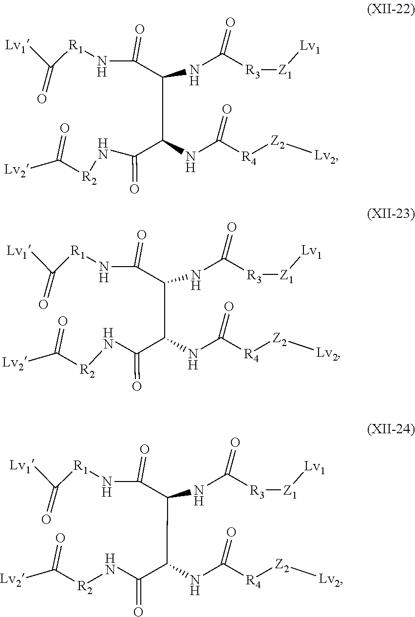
[Z1]([Lv1])[R3]C(NC(C(NC([R4][Z2][Lv2])=O)C(=O)N[R2]C([Lv2])=O)C(N[R1]C([Lv1])=O)=O)=O.[Z2]([Lv2])[R4]C(NC(C(=O)N[R2]C([Lv2])=O)C(C(N[R1]C([Lv1])=O)=O)NC([R3][Z1][Lv1])=O)=O.[Z1]([Lv1])[R3]C(NC(C(C(=O)N[R2]C([Lv2])=O)NC([R4][Z2][Lv2])=O)C(N[R1]C([Lv1])=O)=O)=O
